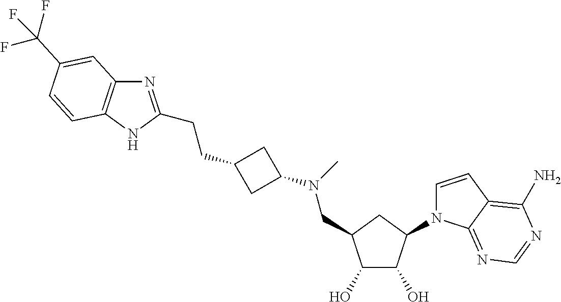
C12=C(NC(CCC3CC(N(C)CC4C(O)C(O)C(N5C=CC6=C(N)N=CN=C56)C4)C3)=N1)C=CC(C(F)(F)F)=C2
